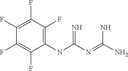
C1(F)=C(F)C(F)=C(NC(=N)N=C(N)N)C(F)=C1F
